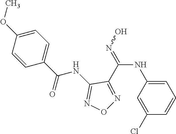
C1=C(NC(=NO)C2=NON=C2NC(C2=CC=C(OC)C=C2)=O)C=C(Cl)C=C1
